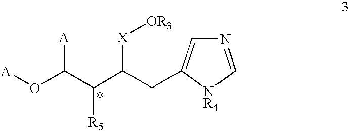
N1=C[NR4]C(CC(C(C(O[A])[A])[R5])[X][OR3])=C1
